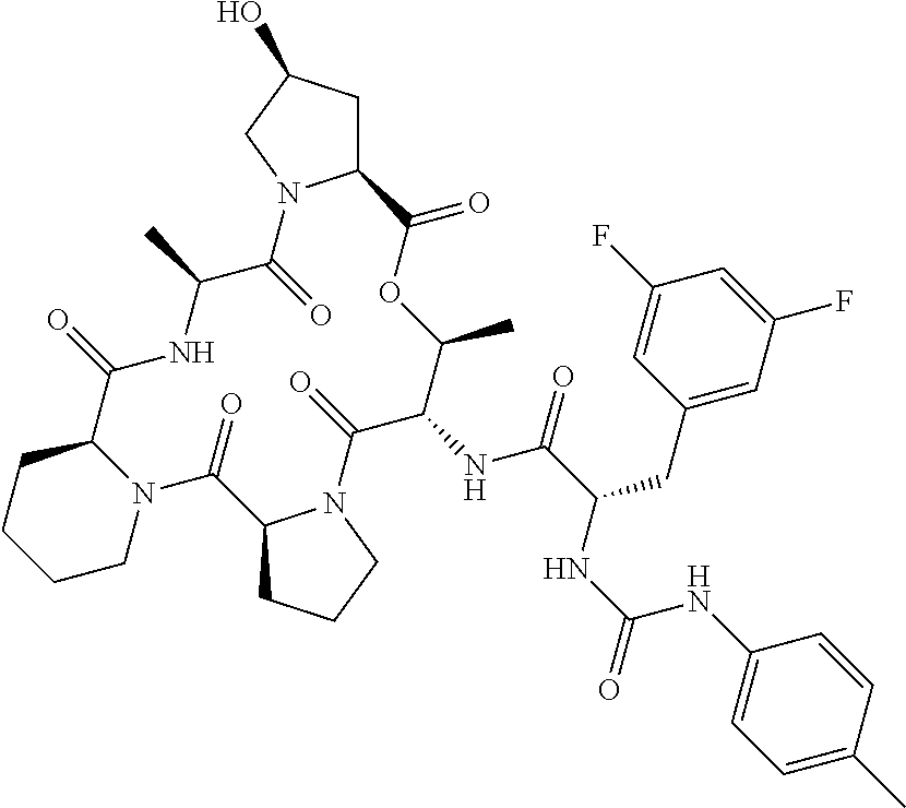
C12CC(O)CN1C(=O)C(C)NC(=O)C1CCCCN1C(=O)C1CCCN1C(=O)C(NC(=O)C(CC1=CC(F)=CC(F)=C1)NC(=O)NC1=CC=C(C)C=C1)C(C)OC2=O
